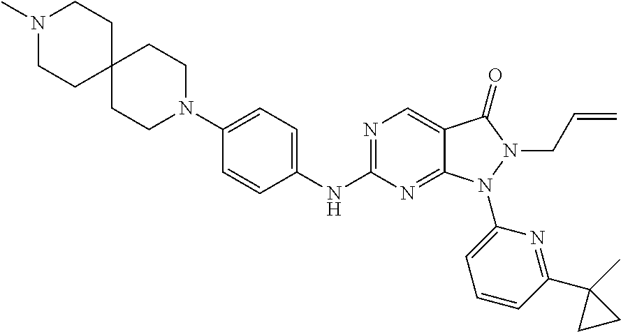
N1(C)CCC2(CC1)CCN(C1=CC=C(NC3=NC=C4C(=N3)N(C3=CC=CC(C5(C)CC5)=N3)N(CC=C)C4=O)C=C1)CC2
